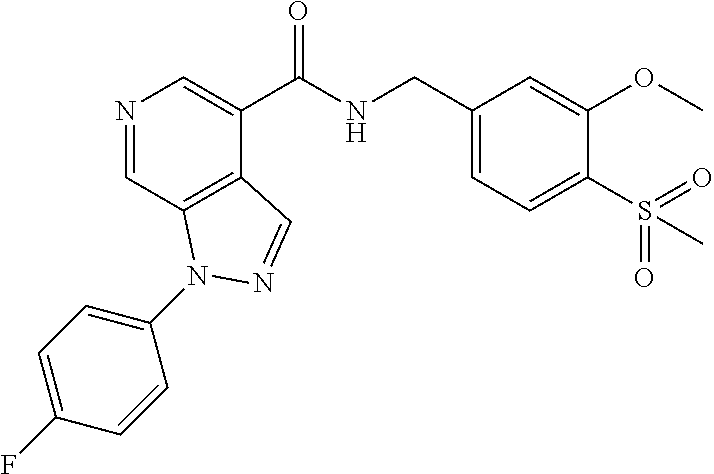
N1=CC2=C(C(C(NCC3=CC=C(S(C)(=O)=O)C(OC)=C3)=O)=C1)C=NN2C1=CC=C(F)C=C1
